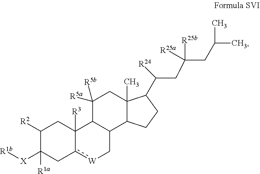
C1([R1a])([X][R1b])C([R2])CC2([R3])C3C([R5a])([R5b])CC4(C)C(C([R24])CC(CC(C)C)([R25b])[R25a])CCC4C3C[W]c2C1
